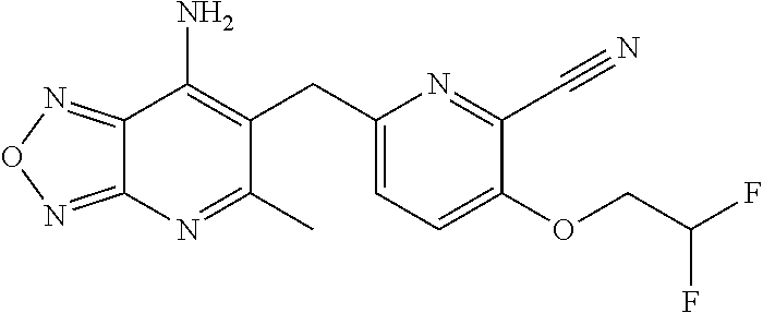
C12=NON=C1N=C(C)C(CC1=CC=C(OCC(F)F)C(C#N)=N1)=C2N
